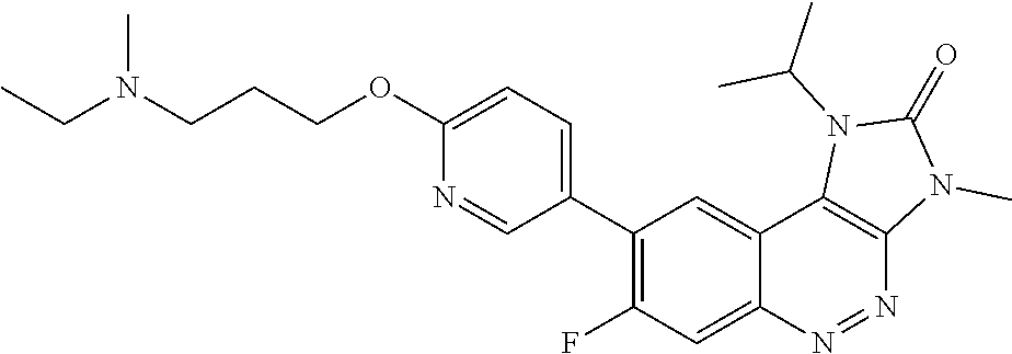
C1(C2=C(F)C=C3C(=C2)C2=C(N=N3)N(C)C(=O)N2C(C)C)=CC=C(OCCCN(CC)C)N=C1
